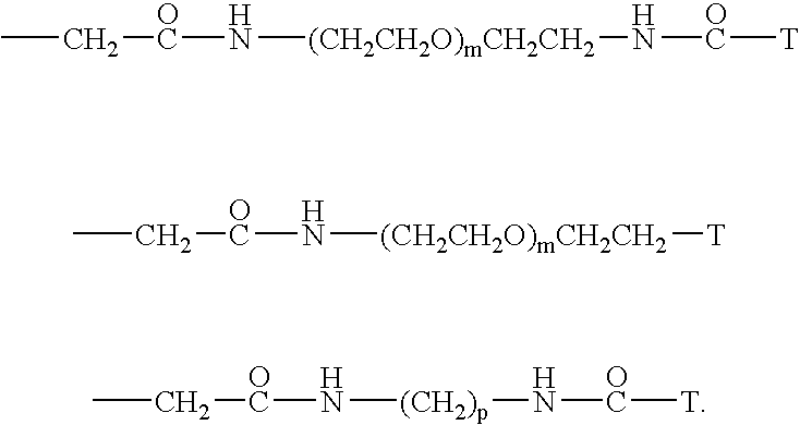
CC[OC]N[(CH2CH2O)mCH2CH2]N[OC][T].CC[OC]N[(CH2CH2O)mCH2CH2][T].CC[OC]N[(CH2)p]N[OC][T]
